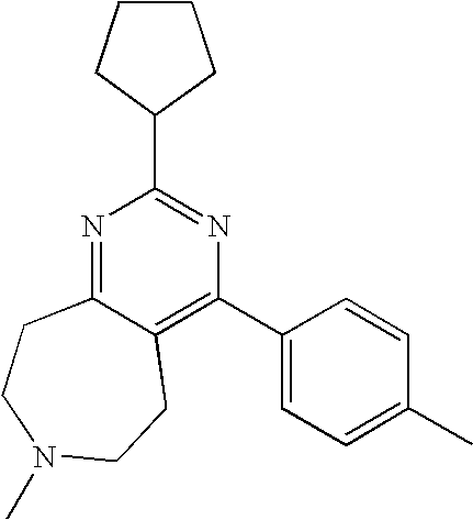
N1=C2C(=C(C3=CC=C(C)C=C3)N=C1C1CCCC1)CCN(C)CC2
